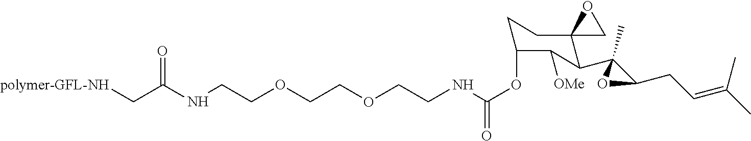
[polymer-GFL-NH]CC(NCCOCCOCCNC(OC1CCC2(C(C3(C)C(CC=C(C)C)O3)C1[OMe])CO2)=O)=O
